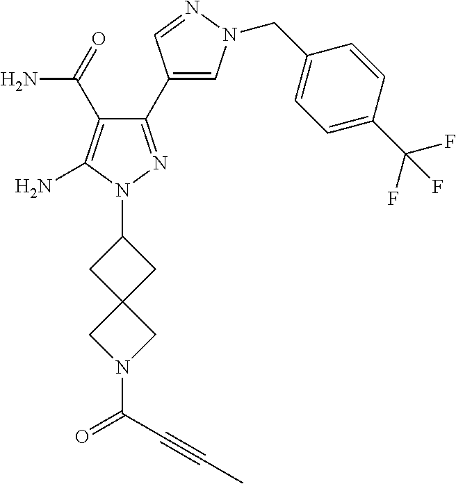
C1(C(N)=O)=C(N)N(C2CC3(C2)CN(C(C#CC)=O)C3)N=C1C1=CN(CC2=CC=C(C(F)(F)F)C=C2)N=C1
